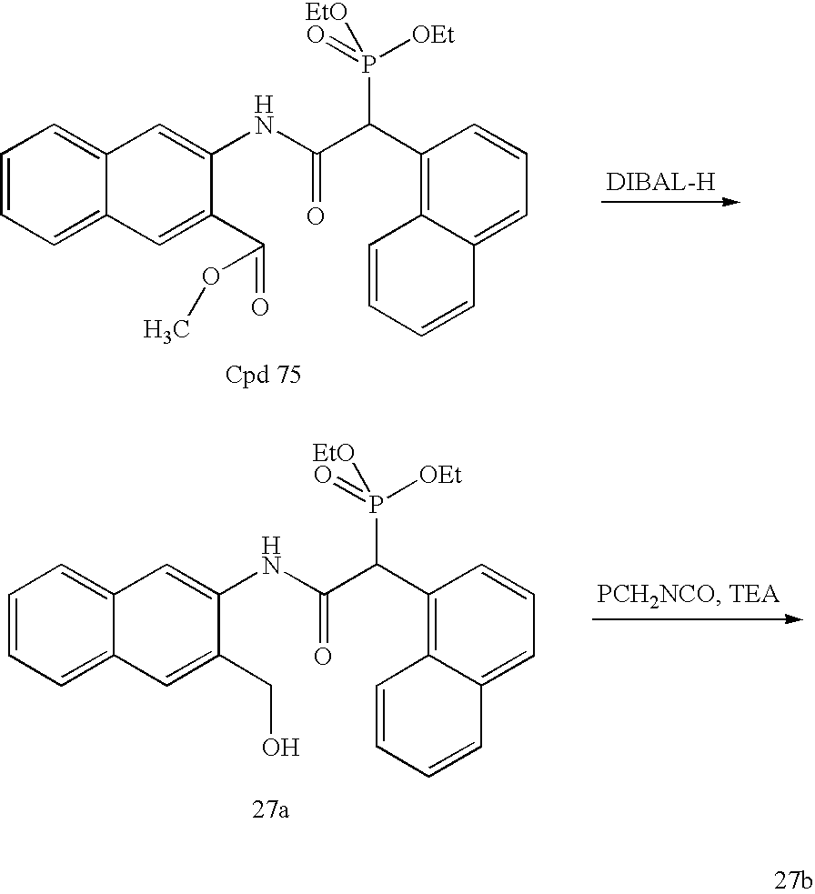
C1=CC=C2C(=C1)C=C(NC(=O)C(P(=O)([OEt])[EtO])C1=C3C(=CC=C1)C=CC=C3)C(C(=O)OC)=C2.C1=CC=C2C(=C1)C=C(NC(=O)C(P(=O)([OEt])[EtO])C1=C3C(=CC=C1)C=CC=C3)C(CO)=C2
